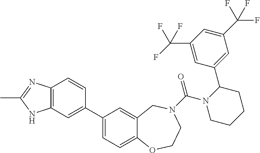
C1(C2=CC3=C(C=C2)N=C(C)N3)=CC=C2C(=C1)CN(C(N1CCCCC1C1=CC(C(F)(F)F)=CC(C(F)(F)F)=C1)=O)CCO2
